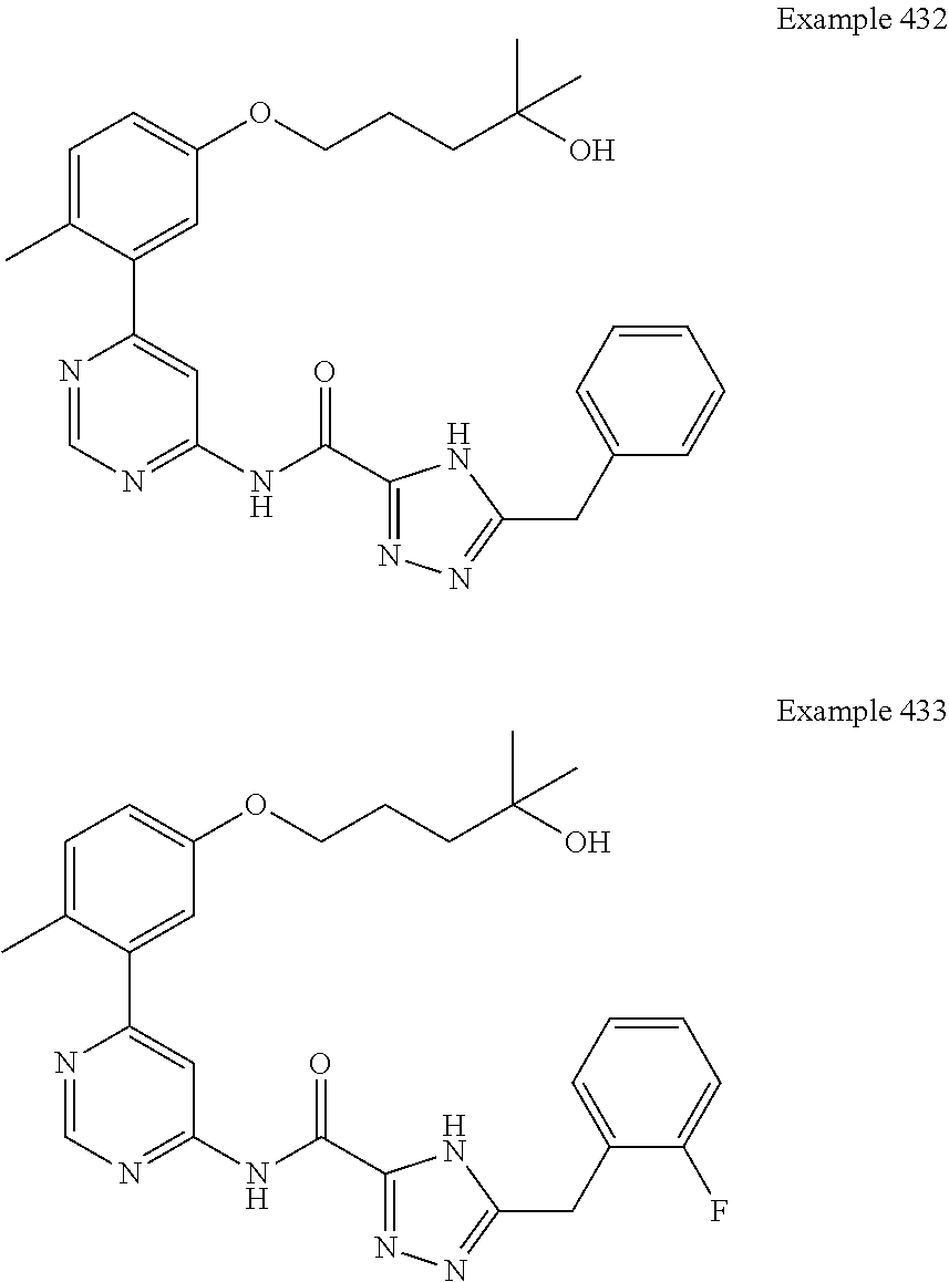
C1=C(C)C(C2=CC(NC(C3=NN=C(CC4=CC=CC=C4F)N3)=O)=NC=N2)=CC(OCCCC(O)(C)C)=C1.C1=C(C)C(C2=CC(NC(C3=NN=C(CC4=CC=CC=C4)N3)=O)=NC=N2)=CC(OCCCC(O)(C)C)=C1
